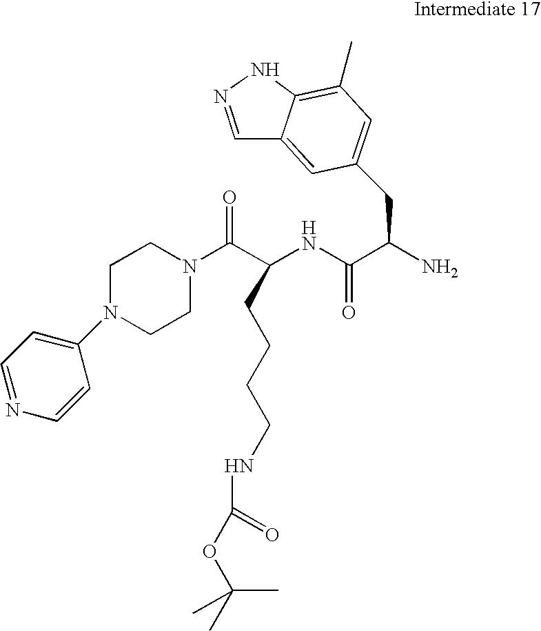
C1=NC=CC(N2CCN(C(=O)C(NC(C(N)CC3=CC(C)=C4C(=C3)C=NN4)=O)CCCCNC(OC(C)(C)C)=O)CC2)=C1
